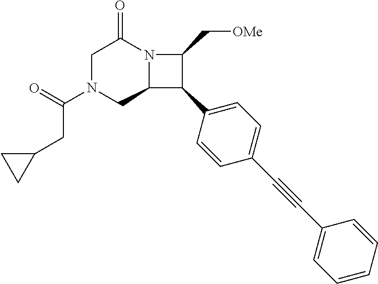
C1N(C(=O)CC2CC2)CC2N(C1=O)C(C[OMe])C2C1=CC=C(C#CC2=CC=CC=C2)C=C1
